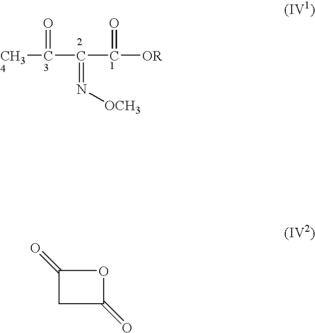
[CH34][C3](=O)C(=N[OCH3])[C1]([OR])=O.C1(=O)CC(=O)O1
